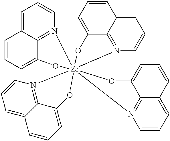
C1=C2C3=N(C=C1)[Zr]145(OC3=CC=C2)(N2=C3C(=CC=C2)C=CC=C3O1)(N1=C2C(=CC=C1)C=CC=C2O4)N1=C2C(=CC=C1)C=CC=C2O5
